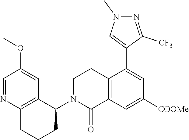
C12=C(C=C([COOMe])C=C1C1=CN(C)N=C1[CF3])C(=O)N(C1C3=C(CCC1)N=CC(OC)=C3)CC2
